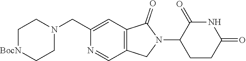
C1CC(=O)NC(=O)C1N1C(=O)C2=C(C1)C=NC(CN1CC[BocN]CC1)=C2
